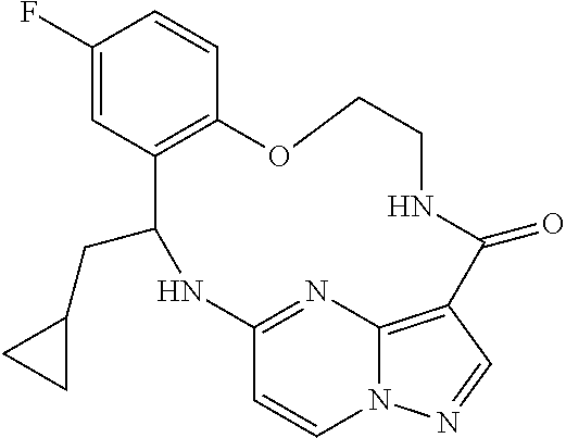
C1(F)=CC2=C(C=C1)OCCNC(=O)C1=C3N(C=CC(=N3)NC2CC2CC2)N=C1
